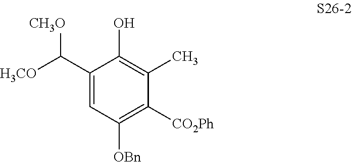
C1(C([H3CO])[CH3O])=CC([OBn])=C([CO2Ph])C(C)=C1O
